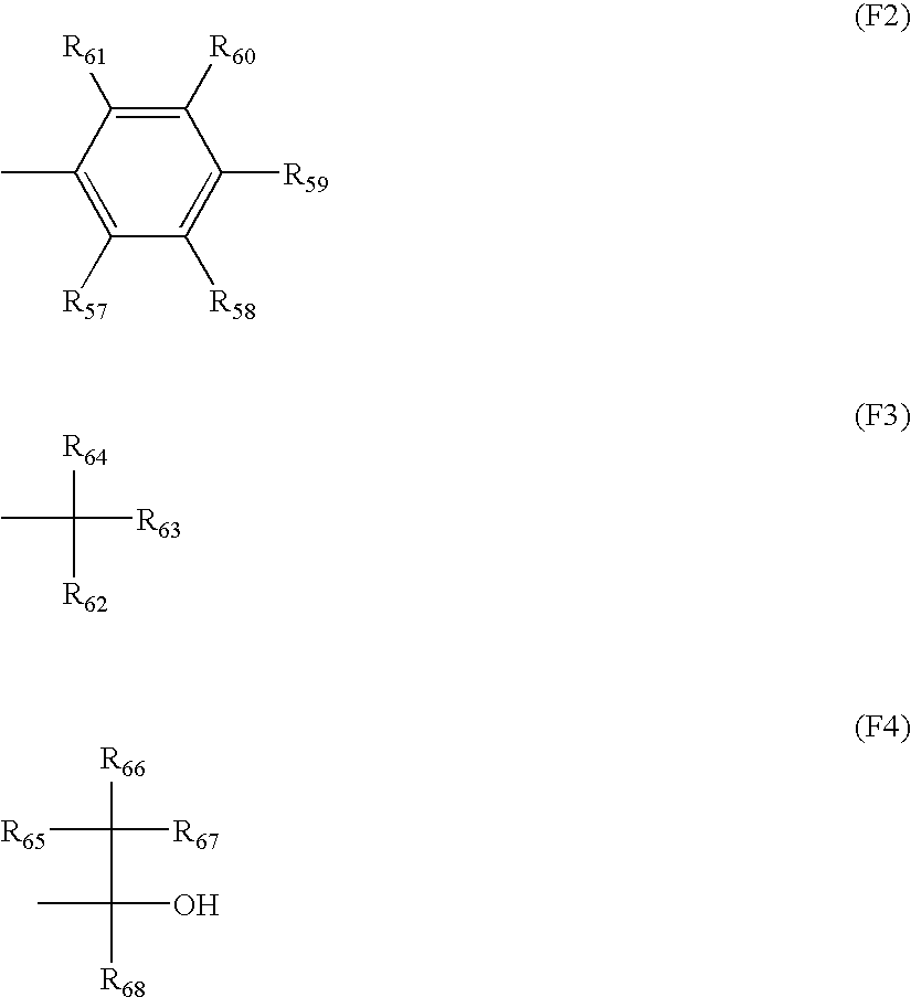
C1([R60])=C([R61])C(C)=C([R57])C([R58])=C1[R59].CC([R63])([R64])[R62].CC(O)([R68])C([R65])([R67])[R66]
